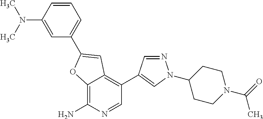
C12=C(N)N=CC(C3=CN(C4CCN(C(=O)C)CC4)N=C3)=C1C=C(C1=CC=CC(N(C)C)=C1)O2
